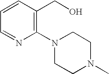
C1(N2CCN(C)CC2)=C(CO)C=CC=N1
